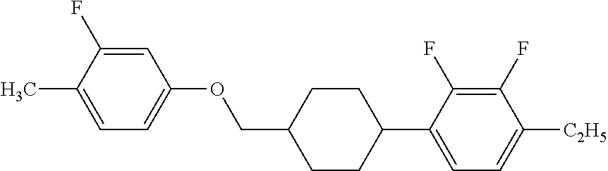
C1=C(F)C(C)=CC=C1OCC1CCC(C2=CC=C([C2H5])C(F)=C2F)CC1
